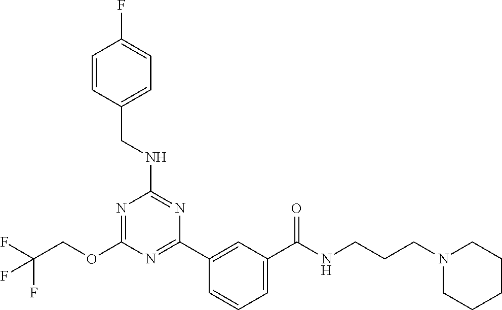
O(C1=NC(NCC2=CC=C(F)C=C2)=NC(C2=CC(C(NCCCN3CCCCC3)=O)=CC=C2)=N1)CC(F)(F)F
